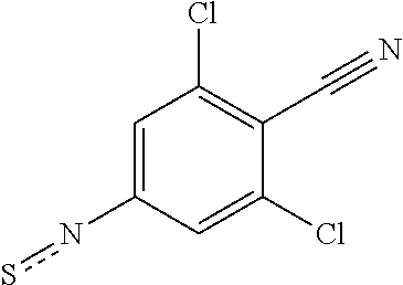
n(C1=CC(Cl)=C(C#N)C(Cl)=C1)s
